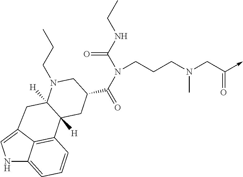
N1C2=CC=CC3=C2C(=C1)CC1([H])C3([H])CC(C(N(C(NCC)=O)CCCN(C)CC(=O)->C)=O)CN1CCC
